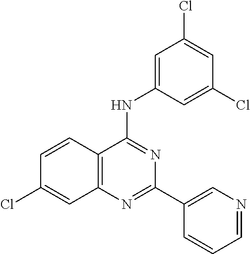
C1=CC2=C(C=C1Cl)N=C(C1=CN=CC=C1)N=C2NC1=CC(Cl)=CC(Cl)=C1
